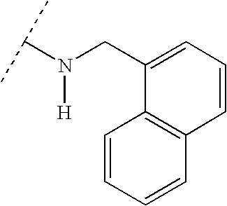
N([H])(CC1=CC=CC2=C1C=CC=C2)C(C)C
